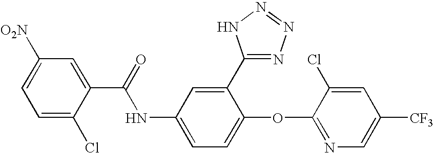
C1=C(Cl)C(C(=O)NC2=CC=C(OC3=NC=C([CF3])C=C3Cl)C(C3=NN=NN3)=C2)=CC([O2N])=C1
